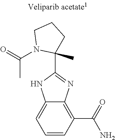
C1=CC(C(=O)N)=C2C(=C1)NC(C1(C)CCCN1C(C)=O)=N2
